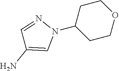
C1C(N2N=CC(N)=C2)CCOC1
